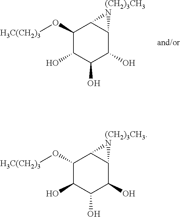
C1(O[H3C(CH2)3])C(O)C(O)C(O)C2[(CH2)3CH3N]C12.C1(O[H3C(CH2)3])C(O)C(O)C(O)C2[(CH2)3CH3.N]C12
